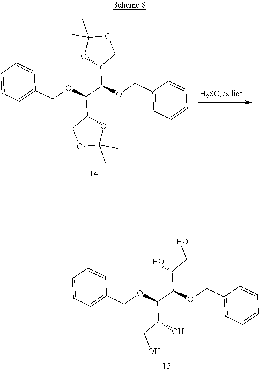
C1=CC=C(COC(C(OCC2=CC=CC=C2)C(CO)O)C(CO)O)C=C1.C1=CC=C(COC(C(OCC2=CC=CC=C2)C2COC(C)(C)O2)C2COC(C)(C)O2)C=C1
